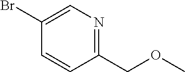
C1(COC)=NC=C(Br)C=C1
